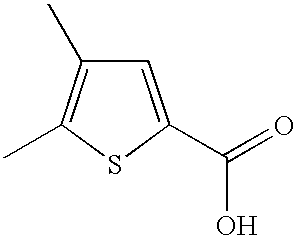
C1=C(C(=O)O)SC(C)=C1C
